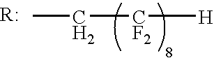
CC[CF2][H]
